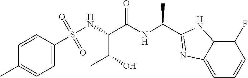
S(=O)(=O)(C1=CC=C(C)C=C1)NC(C(=O)NC(C1=NC2=CC=CC(F)=C2N1)C)C(C)O
